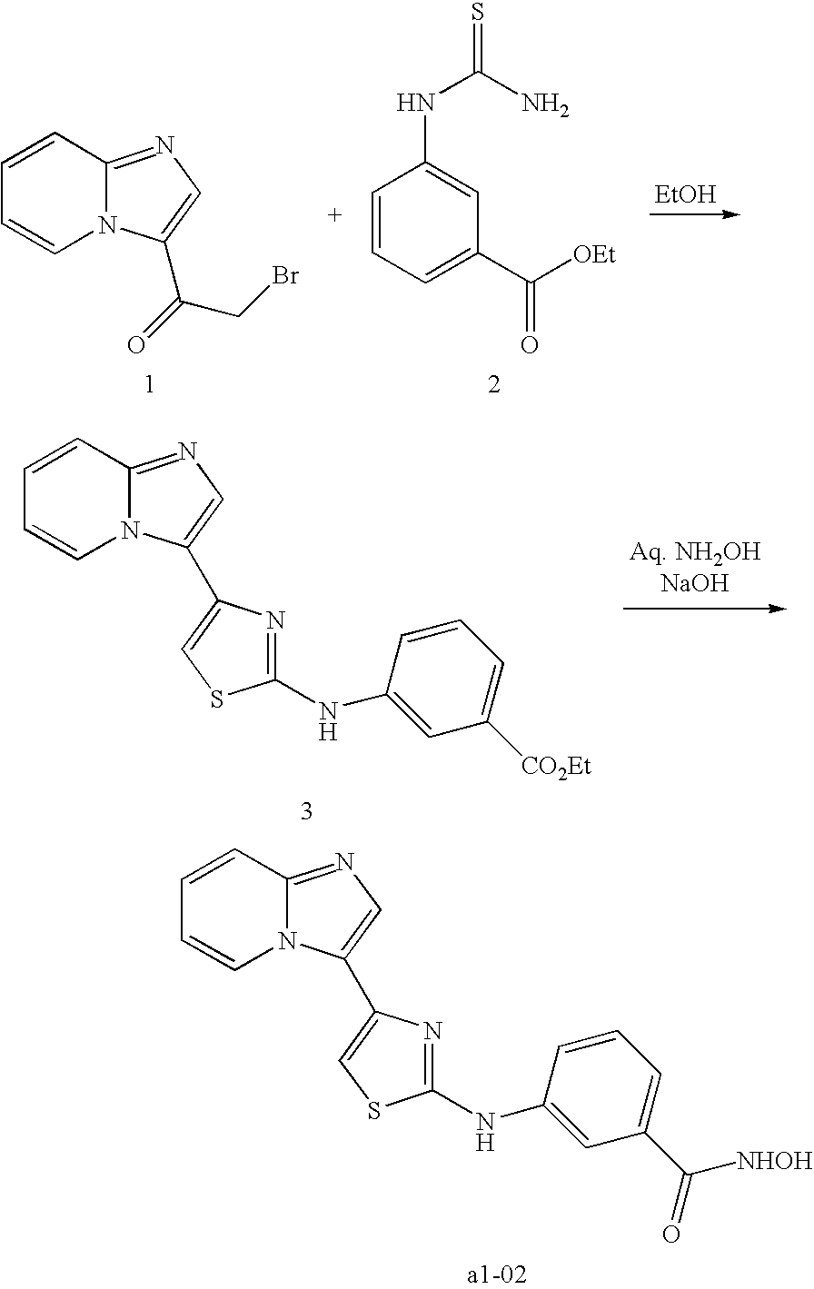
C1=CC2=NC=C(C(=O)CBr)N2C=C1.C1=CC=C(C([OEt])=O)C=C1NC(=S)N.[EtOH].C1=CC2=NC=C(C3=CSC(NC4=CC(C(=O)[NHOH])=CC=C4)=N3)N2C=C1.C1=CC2=NC=C(C3=CSC(NC4=CC([CO2Et])=CC=C4)=N3)N2C=C1
